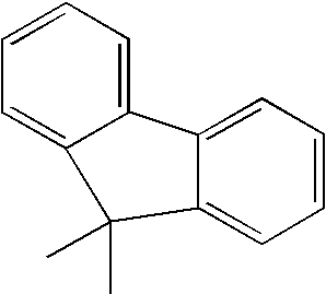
C1=CC=C2C(=C1)C1=CC=CC=C1C2(C)C
